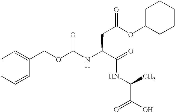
N(C(C(NC(C)C(=O)O)=O)CC(OC1CCCCC1)=O)C(OCC1=CC=CC=C1)=O
